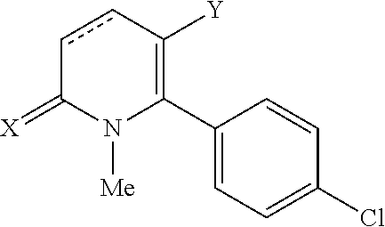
C1(C2=C([Y])ccC(=[X])N2[Me])=CC=C(Cl)C=C1
